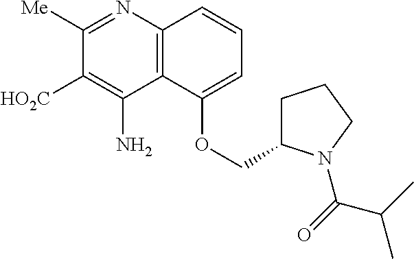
C12=C(N=C([Me])C([HO2C])=C1N)C=CC=C2OCC1CCCN1C(=O)C(C)C
